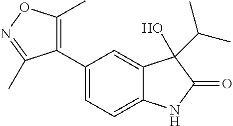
C1=C(C2=C(C)ON=C2C)C=C2C(=C1)NC(=O)C2(O)C(C)C
